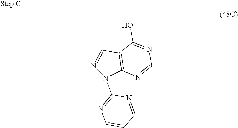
C12=C(N(C3=NC=CC=N3)N=C1)N=CN=C2O
